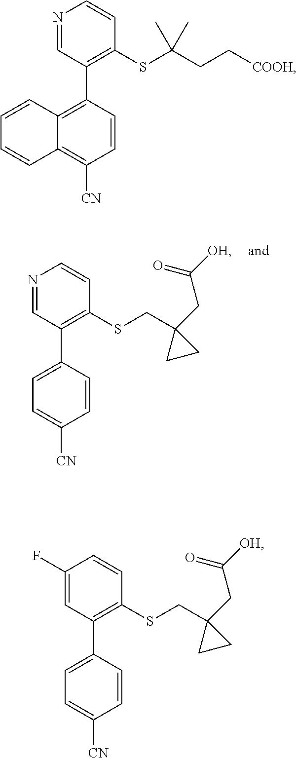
C1=C([CN])C=CC(C2=C(SCC3(CC(=O)[OH])CC3)C=CN=C2)=C1.C1=CC2=C(C3=C(SC(CC[COOH])(C)C)C=CN=C3)C=CC([CN])=C2C=C1.C1=C([CN])C=CC(C2=C(SCC3(CC(=O)[OH])CC3)C=CC(F)=C2)=C1
